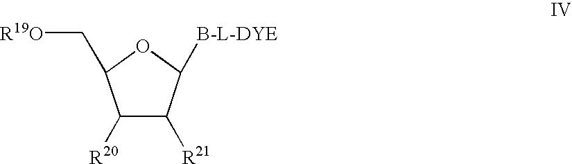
C1([R20])C([R21])C([B-L-DYE])OC1C[R19O]
